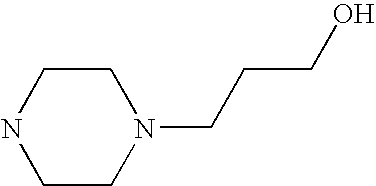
C1CN(CCCO)CCN1
